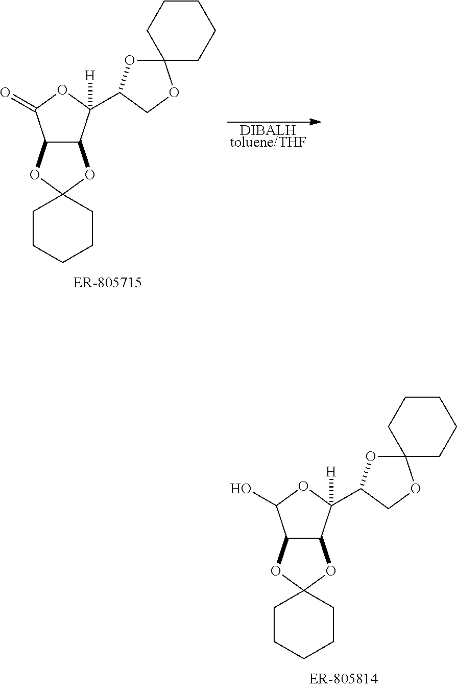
C12C(C([H])(C3OC4(OC3)CCCCC4)OC1O)OC1(O2)CCCCC1.[DIBALHtoluene/THF].C12C(C([H])(C3OC4(OC3)CCCCC4)OC1=O)OC1(O2)CCCCC1
